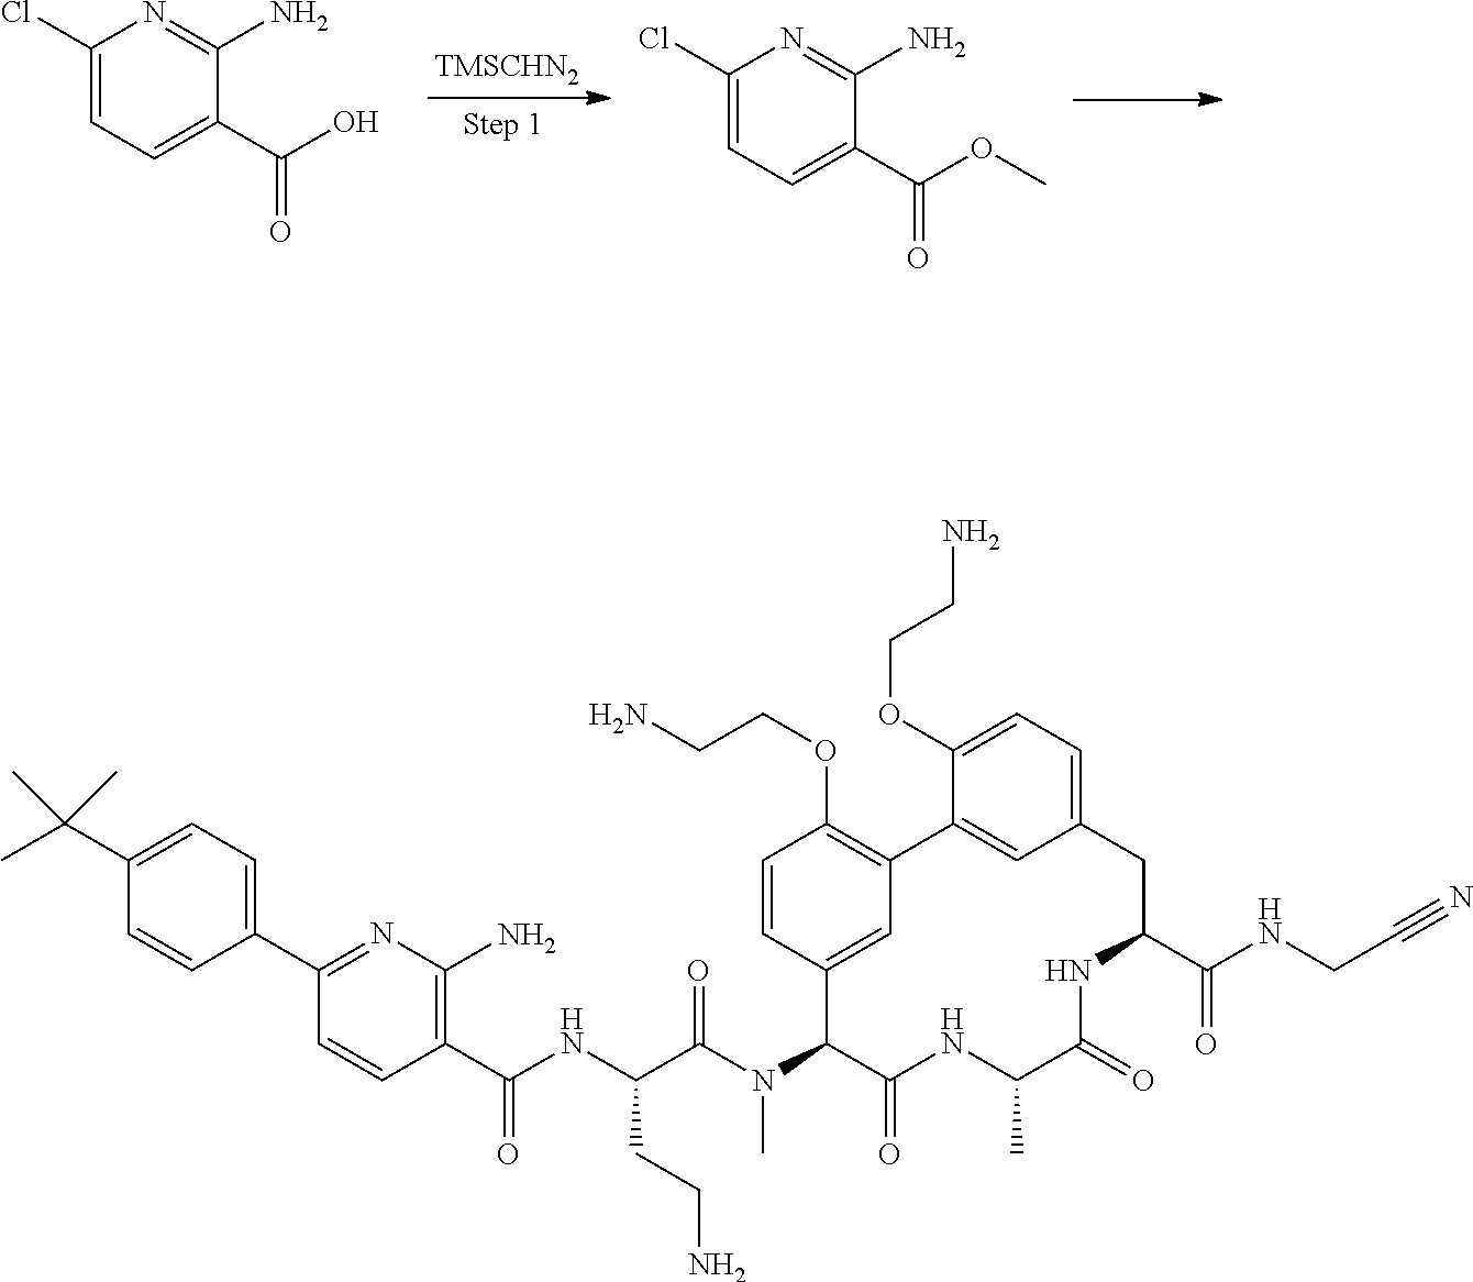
ClC1=CC=C(C(OC)=O)C(N)=N1.C1(Cl)=CC=C(C(O)=O)C(N)=N1.C1(C(C)(C)C)=CC=C(C2=NC(N)=C(C(NC(C(N(C3C(=O)NC(C)C(=O)NC(C(=O)NCC#N)CC4=CC=C(OCCN)C(=C4)C4=C(OCCN)C=CC3=C4)C)=O)CCN)=O)C=C2)C=C1
